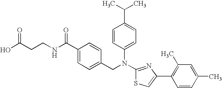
C(CCNC(C1=CC=C(CN(C2=CC=C(C(C)C)C=C2)C2=NC(C3=C(C)C=C(C)C=C3)=CS2)C=C1)=O)(O)=O
